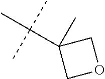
C(C1(C)COC1)(C)(C)C
